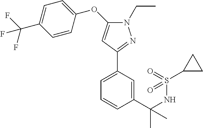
N1(CC)C(OC2=CC=C(C(F)(F)F)C=C2)=CC(C2=CC=CC(C(NS(C3CC3)(=O)=O)(C)C)=C2)=N1
